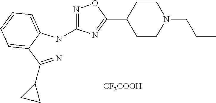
C1CC(C2=NC(N3N=C(C4CC4)C4=CC=CC=C34)=NO2)CCN1CCC.[CF3COOH]
